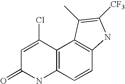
C12=C(C=CC3=C1C(C)=C([CF3])N3)NC(=O)C=C2Cl
